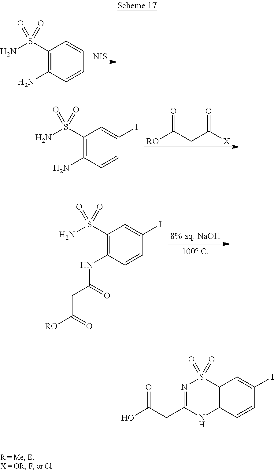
C1(S(N)(=O)=O)=C(N)C=CC=C1.[NIS].C1(S(N)(=O)=O)=C(N)C=CC(I)=C1.O=C([RO])CC(=O)[X].C1(S(N)(=O)=O)=C(NC(=O)CC(=O)[RO])C=CC(I)=C1.C12=C(C=CC(I)=C1)NC(CC(=O)O)=NS2(=O)=O
